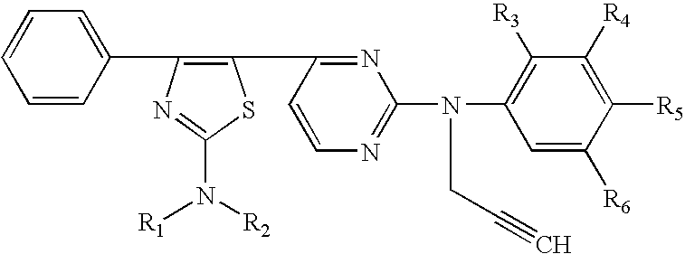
C1=CC=CC(C2=C(C3=NC(N(C4=C([R3])C([R4])=C([R5])C([R6])=C4)CC#C)=NC=C3)SC(N([R2])[R1])=N2)=C1
